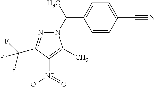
N1(C(C2=CC=C(C#N)C=C2)C)N=C(C(F)(F)F)C([N+]([O-])=O)=C1C
